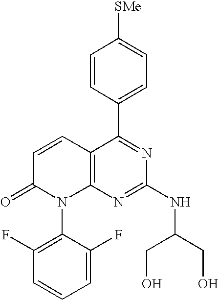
C1=CC(C2=NC(NC(CO)CO)=NC3=C2C=CC(=O)N3C2=C(F)C=CC=C2F)=CC=C1[SMe]
